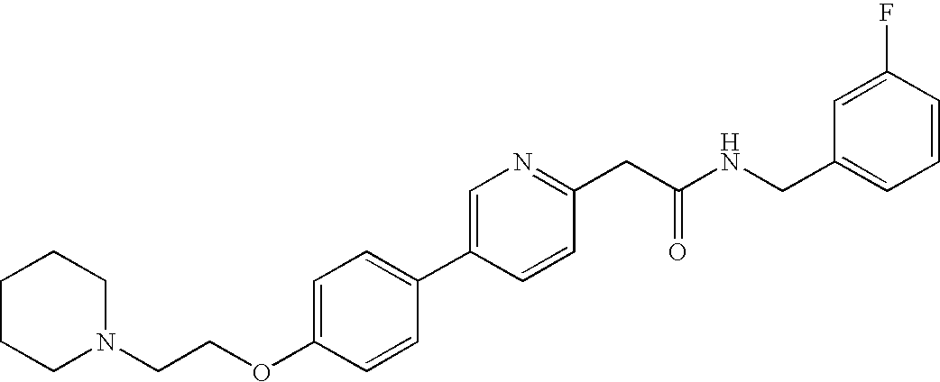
O(C1=CC=C(C2=CN=C(CC(NCC3=CC=CC(F)=C3)=O)C=C2)C=C1)CCN1CCCCC1
